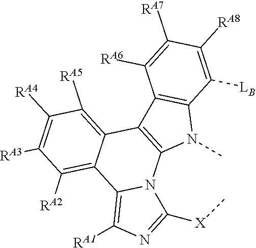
C1([RA3])=C([RA4])C([RA5])=C2C(=C1[RA2])C1=C([RA1])N=C([X]C)N1C1=C2C2=C(N1C)C([LB])=C([RA8])C([RA7])=C2[RA6]
